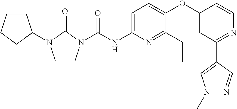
C1CN(C(NC2=CC=C(OC3=CC(C4=CN(C)N=C4)=NC=C3)C(CC)=N2)=O)C(=O)N1C1CCCC1
